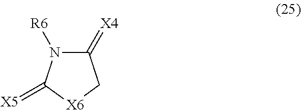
C1(=[X4])N([R6])C(=[X5])[X6]C1
